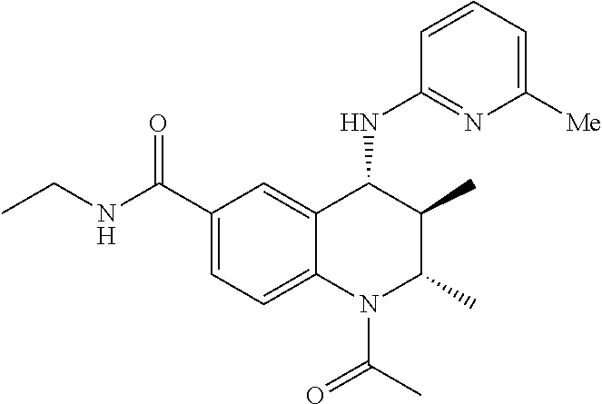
CCNC(C1=CC=C2C(=C1)C(NC1=NC([Me])=CC=C1)C(C)C(C)N2C(C)=O)=O
